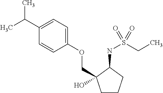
C1(C(C)C)=CC=C(OCC2(O)CCCC2NS(CC)(=O)=O)C=C1
